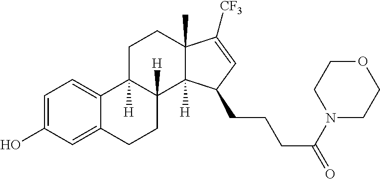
C1=C(O)C=C2C(=C1)C1([H])C([H])(CC2)C2([H])C(C)(CC1)C([CF3])=CC2CCCC(=O)N1CCOCC1
